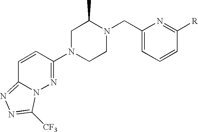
C1N(C2=NN3C(=NN=C3[CF3])C=C2)CCN(CC2=CC=CC([R])=N2)C1C
